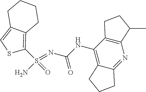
C(NC1=C2C(=NC3=C1CCC3C)CCC2)(N=S(N)(=O)C1=C2C(=CS1)CCCC2)=O
